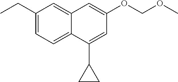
C1(CC)=CC=C2C(=C1)C=C(OCOC)C=C2C1CC1
